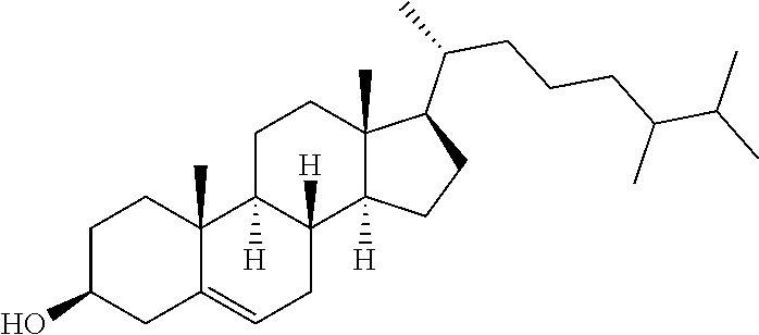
C1C2=CCC3([H])C([H])(C2(C)CCC1O)CCC1(C)C(C(CCCC(C(C)C)C)C)CCC13[H]
